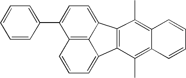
C1=CC(C2=CC=C3C4=C(C(C)=C5C(=C4C)C=CC=C5)C4=CC=CC2=C34)=CC=C1
